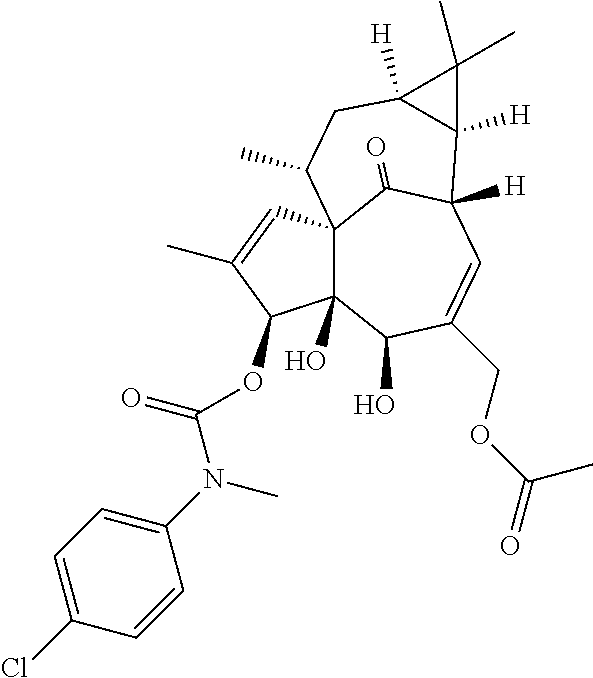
C123C(O)(C(O)C(COC(C)=O)=CC([H])(C1=O)C1([H])C([H])(CC2C)C1(C)C)C(OC(N(C)C1=CC=C(Cl)C=C1)=O)C(C)=C3
